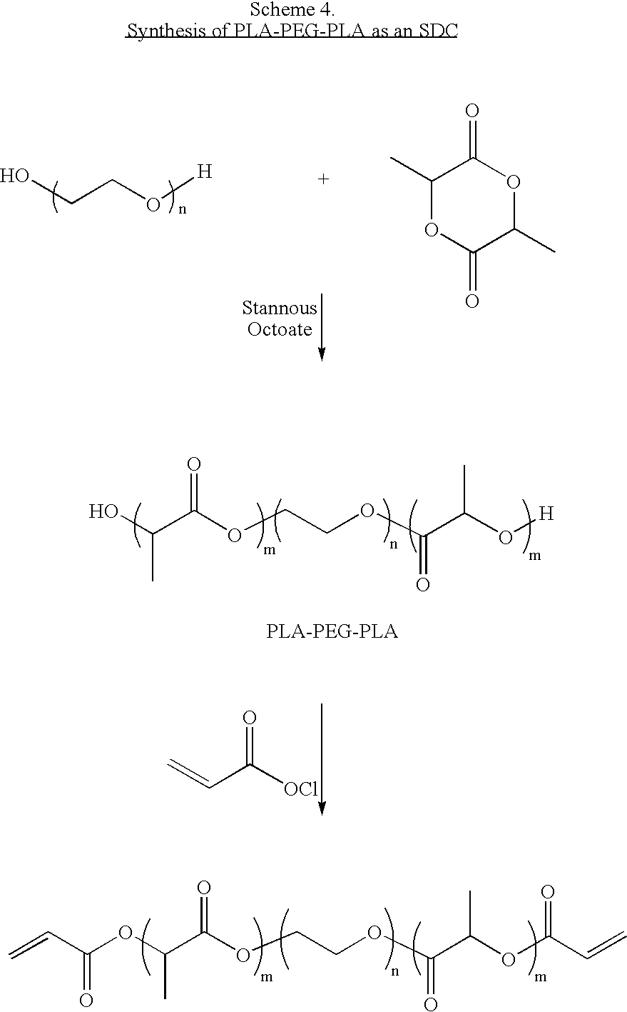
OC(C(OCCOC(C(O[H])C)=O)=O)C.C=CC([OCl])=O.C=CC(OC(C(OCCOC(C(OC(C=C)=O)C)=O)=O)C)=O.OCCO[H].C1(C)OC(=O)C(C)OC1=O
